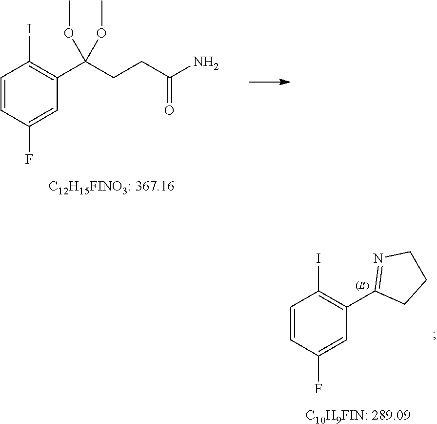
C1=CC(F)=CC(C(CCC(N)=O)(OC)OC)=C1I.[C12H15FINO3: 367.16].C1=CC(F)=CC(C2=NCCC2)=C1I
